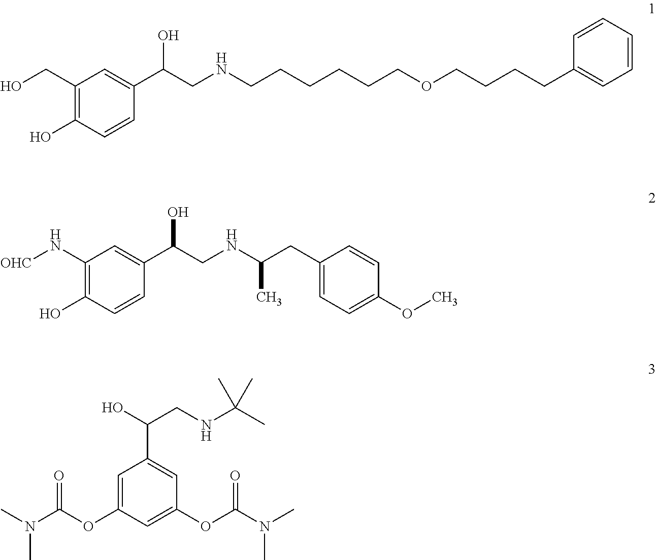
OCC1=C(O)C=CC(C(CNCCCCCCOCCCCC2=CC=CC=C2)O)=C1.[OHC]NC1=C(O)C=CC(C(CNC(CC2=CC=C(OC)C=C2)C)O)=C1.C1=C(OC(N(C)C)=O)C=C(OC(N(C)C)=O)C=C1C(O)CNC(C)(C)C
